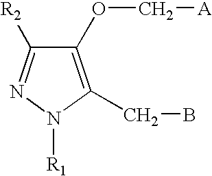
C1(OC[A])=C(CB)N([R1])N=C1[R2]
